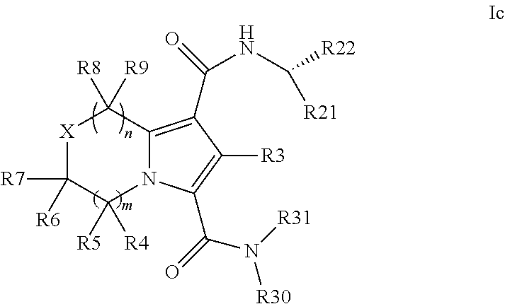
[X]1C([R7])([R6])C([R5])([R4])N2C(=C(C(=O)NC([R22])[R21])C([R3])=C2C(=O)N([R31])[R30])C1([R8])[R9]
